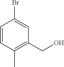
C1=CC(C)=C(CO)C=C1Br
